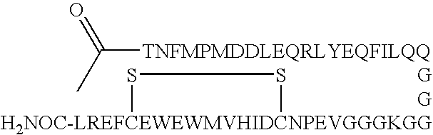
[TNFMPMDDLEQRLYEQFILQQ]C(C)=O.[H2NOC-LREFCEWEWMVHIDCNPEVGGGKGG]1SS1
